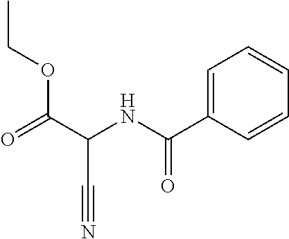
CCOC(=O)C(C#N)NC(C1=CC=CC=C1)=O
